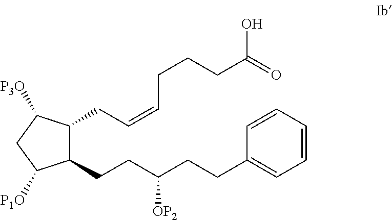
C1(CCC(CCC2=CC=CC=C2)[OP2])C(CC=CCCCC(=O)O)C([P3O])CC1[P1O]
